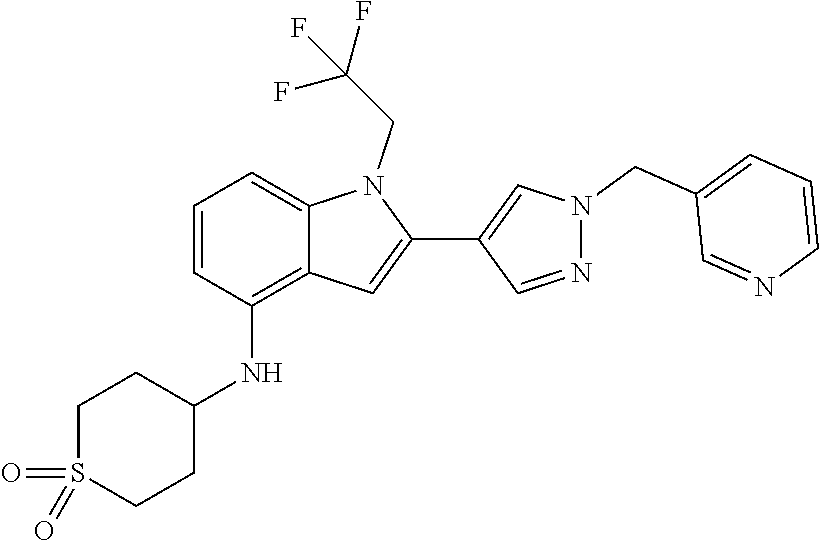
N(C1CCS(=O)(=O)CC1)C1=C2C(=CC=C1)N(CC(F)(F)F)C(C1=CN(CC3=CC=CN=C3)N=C1)=C2
